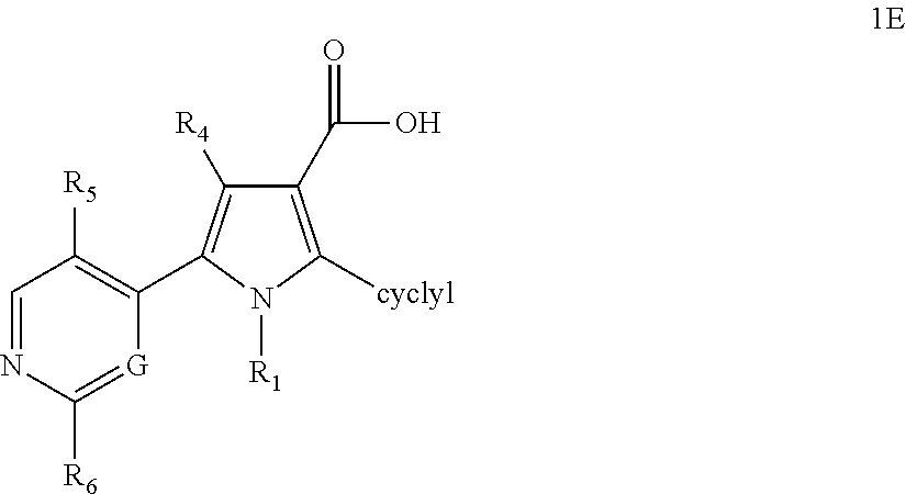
C1=NC([R6])=[G]C(C2=C([R4])C(C(O)=O)=C([cyclyl])N2[R1])=C1[R5]
